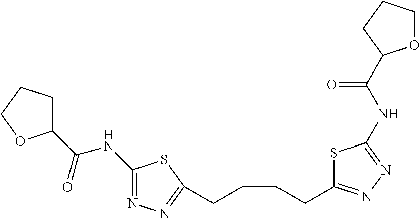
C1(C(=O)NC2=NN=C(CCCCC3=NN=C(NC(=O)C4OCCC4)S3)S2)CCCO1
